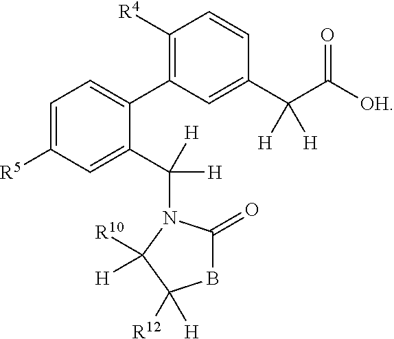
C1=C([R5])C=C(C([H])([H])N2C(=O)BC([H])([R12])C2([R10])[H])C(C2=C([R4])C=CC(C(C([OH])=O)([H])[H])=C2)=C1
